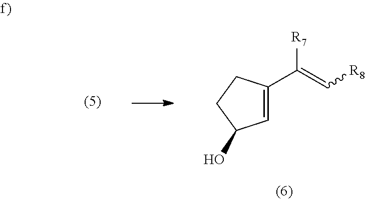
C1=C(C([R7])=C[R8])CCC1O
